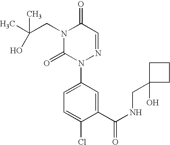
C(N1C(=O)N(C2=CC=C(Cl)C(C(NCC3(O)CCC3)=O)=C2)N=CC1=O)C(C)(C)O
